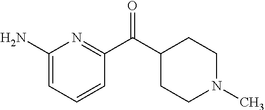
C1(N)=CC=CC(C(C2CCN(C)CC2)=O)=N1
